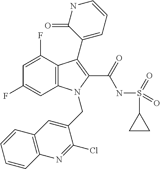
C12=C(C(F)=CC(F)=C1)C(C1=CC=CNC1=O)=C(C(=O)NS(=O)(=O)C1CC1)N2CC1=CC2=C(N=C1Cl)C=CC=C2
